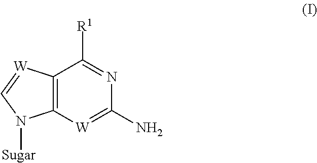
C12=C([W]=CN1[Sugar])C([R1])=NC(N)=[W]2
